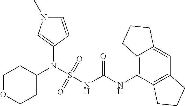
C1(N(S(NC(NC2=C3C(=CC4=C2CCC4)CCC3)=O)(=O)=O)C2CCOCC2)=CN(C)C=C1
